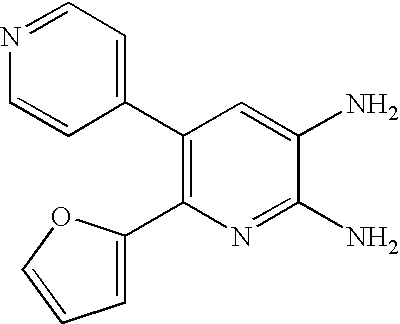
N1=CC=C(C2=C(C3=CC=CO3)N=C(N)C(N)=C2)C=C1
